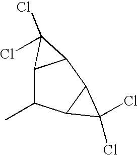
C1(C)C2C(C2(Cl)Cl)C2C(Cl)(Cl)C12
